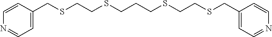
C1=C(CSCCSCCCSCCSCC2=CC=NC=C2)C=CN=C1
